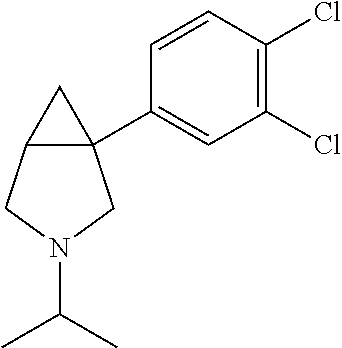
C12(C3=CC(Cl)=C(Cl)C=C3)C(CN(C(C)C)C1)C2
